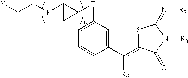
[Y]CCFC1C([E]C2=CC=CC(C([R6])=C3SC(=N[R7])N([R8])C3=O)=C2)C1
